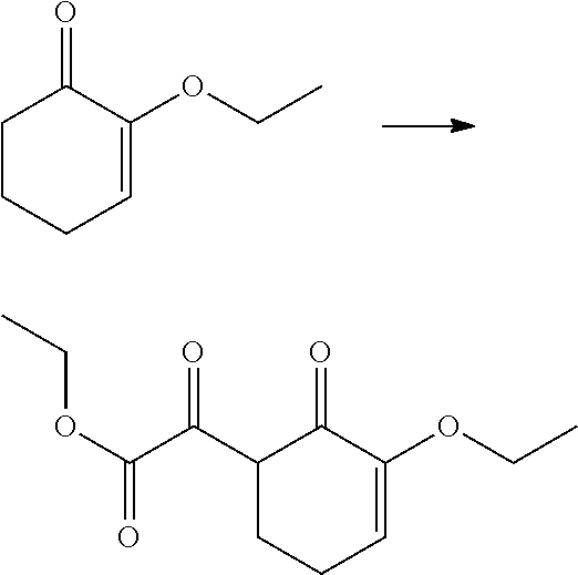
C1CCC=C(OCC)C1=O.C1(C(C(OCC)=O)=O)CCC=C(OCC)C1=O
